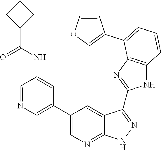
C1=NC=C(C2=CN=C3C(=C2)C(C2=NC4=C(N2)C=CC=C4C2=COC=C2)=NN3)C=C1NC(C1CCC1)=O
